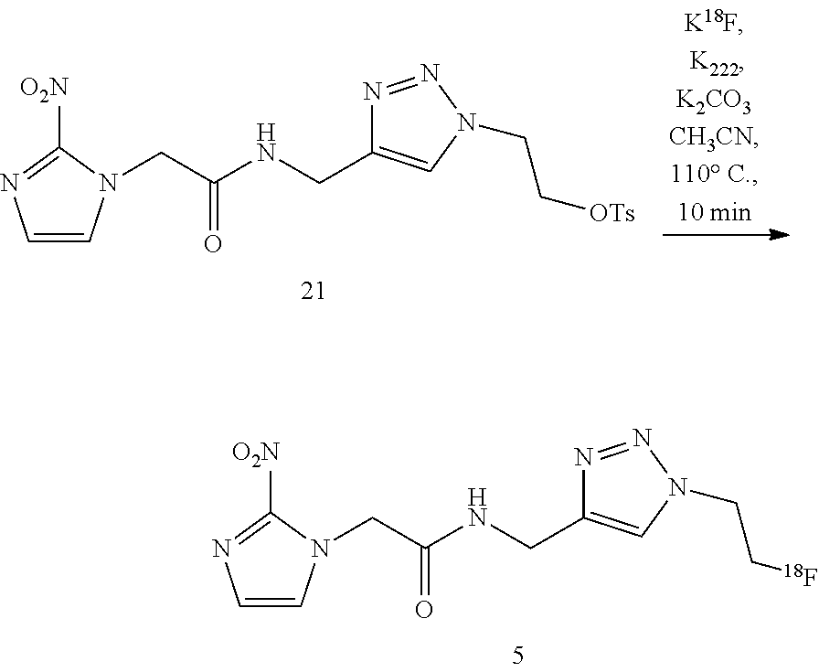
C1=CN(CC(NCC2=CN(CC[18F])N=N2)=O)C([O2N])=N1.C1=CN(CC(NCC2=CN(CC[OTs])N=N2)=O)C([O2N])=N1
